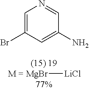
[MgBr][LiCl].C1(Br)=CN=CC(N)=C1
